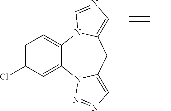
C1=C(Cl)C=C2C(=C1)N1C(=C(C#CC)N=C1)CC1=CN=NN21
